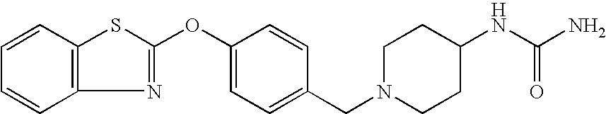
C1=CC2=C(C=C1)N=C(OC1=CC=C(CN3CCC(NC(=O)N)CC3)C=C1)S2
